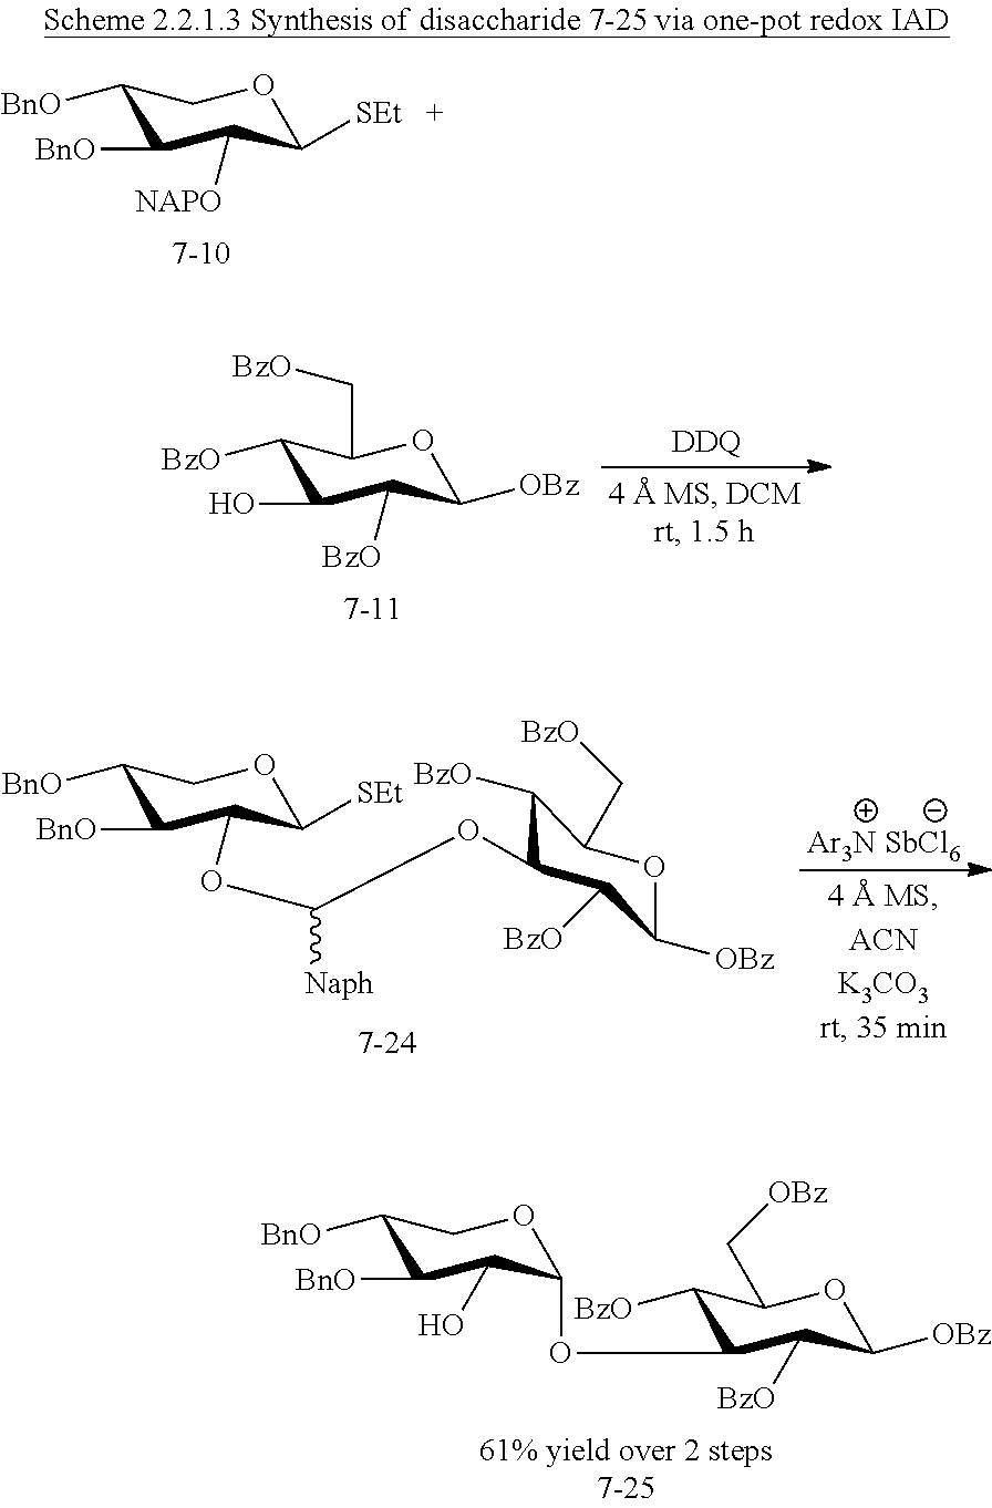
C1([BzO])C(O)C([BzO])C([OBz])OC1C[BzO].[DDQ].C1([BnO])C([BnO])C([NAPO])C([SEt])OC1.C1([BnO])C([BnO])C(OC([Naph])OC2C([BzO])C(C[BzO])OC([OBz])C2[BzO])C([SEt])OC1.[Ar3N SbCl6].C1([BnO])C([BnO])C(O)C(OC2C([BzO])C(C[OBz])OC([OBz])C2[BzO])OC1
